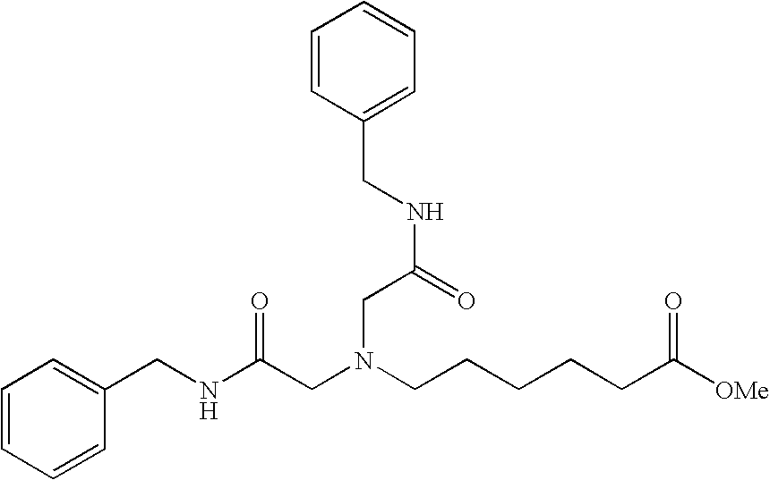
C1(CNC(CN(CCCCCC([OMe])=O)CC(=O)NCC2=CC=CC=C2)=O)=CC=CC=C1
